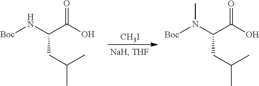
[Boc]NC(C(O)=O)CC(C)C.[CH3I].[Boc]N(C(C(O)=O)CC(C)C)C
